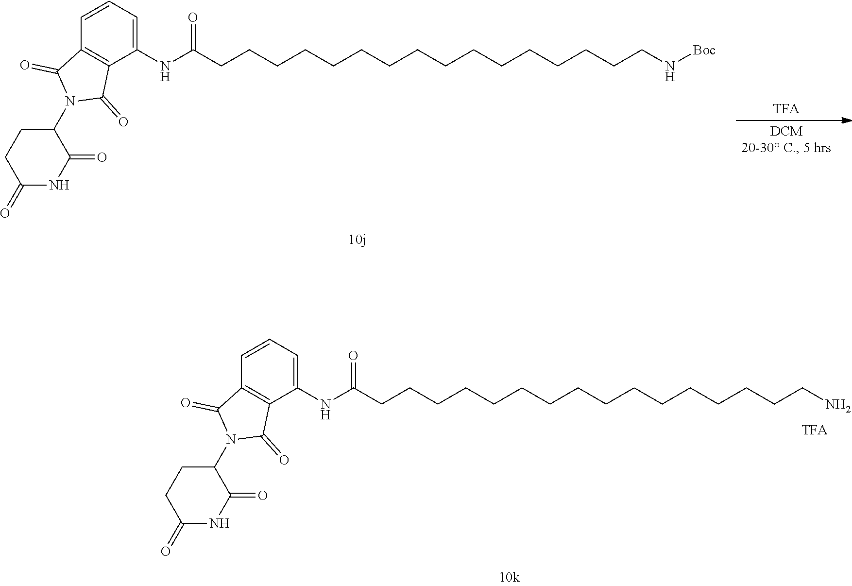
O=C(CCCCCCCCCCCCCCCCN[Boc])NC1=CC=CC2=C1C(=O)N(C1C(=O)NC(=O)CC1)C2=O.O=C(CCCCCCCCCCCCCCCCN)NC1=CC=CC2=C1C(=O)N(C1C(=O)NC(=O)CC1)C2=O
